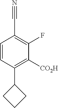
C1=CC(C2CCC2)=C([CO2H])C(F)=C1C#N
